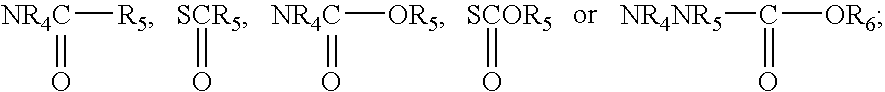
[NR4C]([R5])=O.[SCR5]=O.[NR4C]([OR5])=O.[SCOR5]=O.[NR4NR5]C([OR6])=O
